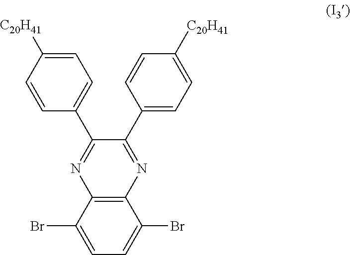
C1(Br)=CC=C(Br)C2=C1N=C(C1=CC=C([C20H41])C=C1)C(C1=CC=C([C20H41])C=C1)=N2
